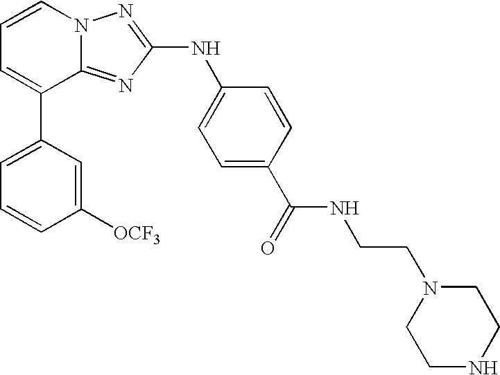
C1=C(C2=CC=CN3C2=NC(NC2=CC=C(C(=O)NCCN4CCNCC4)C=C2)=N3)C=C([OCF3])C=C1
